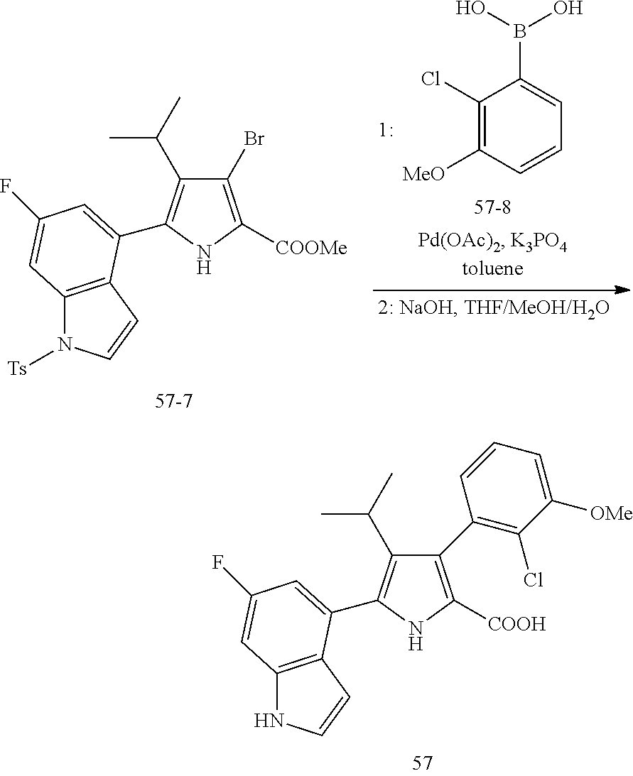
C1(Br)=C([COOMe])NC(C2=CC(F)=CC3=C2C=CN3[Ts])=C1C(C)C.C1(Cl)=C([MeO])C=CC=C1B(O)O.C1(C2=C(Cl)C([OMe])=CC=C2)=C([COOH])NC(C2=CC(F)=CC3=C2C=CN3)=C1C(C)C
